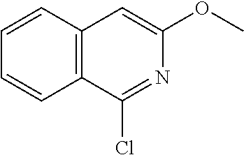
C1=CC2=C(C=C1)C(Cl)=NC(OC)=C2
